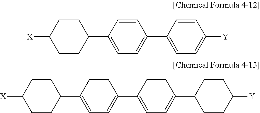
C1(C2=CC=C(C3=CC=C([Y])C=C3)C=C2)CCC([X])CC1.C1(C2=CC=C(C3=CC=C(C4CCC([Y])CC4)C=C3)C=C2)CCC([X])CC1
